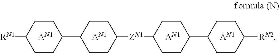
C1CC([RN1])CCC1C1CCC([ZN1]C2CCC(C3CCC([RN2])CC3)CC2)CC1.[AN1].[AN1].[AN1].[AN1]
